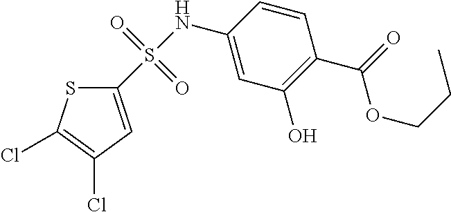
C1(S(NC2=CC(O)=C(C(=O)OCCC)C=C2)(=O)=O)=CC(Cl)=C(Cl)S1
